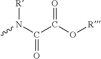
CN(C(C(O[R])=O)=O)[R]
